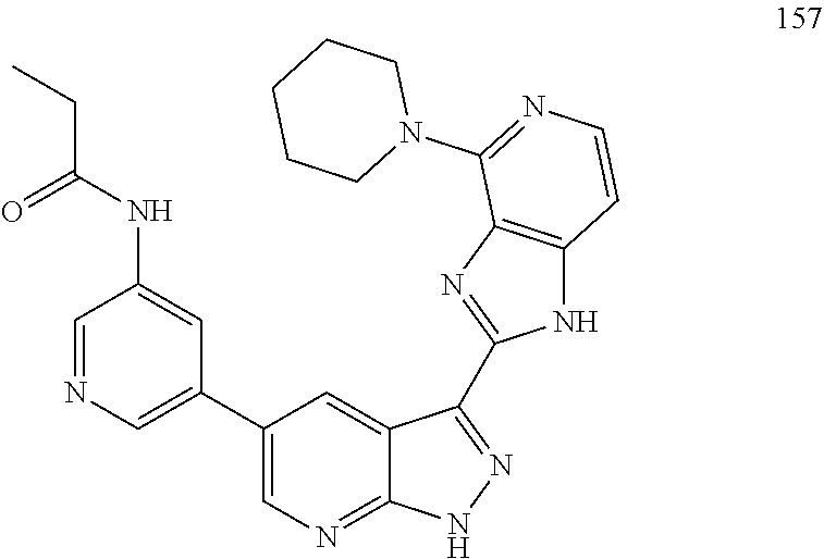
C1(C2=CN=CC(NC(CC)=O)=C2)=CN=C2C(=C1)C(C1=NC3=C(N1)C=CN=C3N1CCCCC1)=NN2
